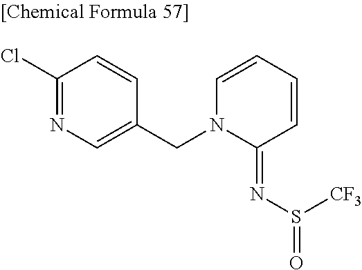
ClC1=NC=C(CN2C(=NS([CF3])=O)C=CC=C2)C=C1
